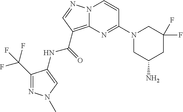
C1(C(F)(F)F)=NN(C)C=C1NC(=O)C1=C2N(C=CC(N3CC(N)CC(F)(F)C3)=N2)N=C1
